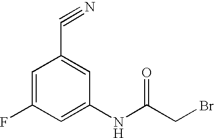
C1=C(F)C=C(NC(CBr)=O)C=C1C#N
